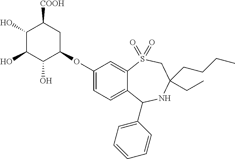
C1(O)C(O)C(O)C(OC2=CC=C3C(=C2)S(=O)(=O)CC(CCCC)(CC)NC3C2=CC=CC=C2)CC1[COOH]
